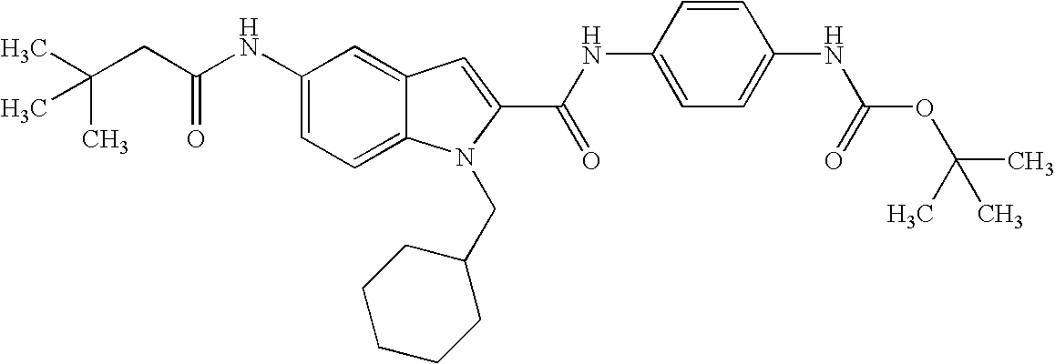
C(CC(NC1=CC=C2C(=C1)C=C(C(NC1=CC=C(NC(OC(C)(C)C)=O)C=C1)=O)N2CC1CCCCC1)=O)(C)(C)C
